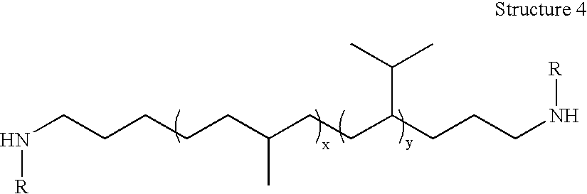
C(CCCC(CCC(CCCN[R])C(C)C)C)CN[R]
